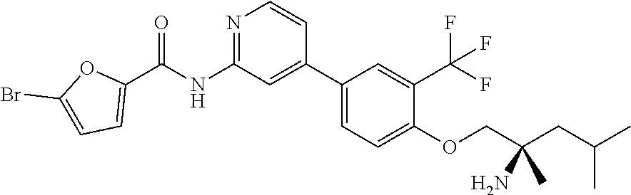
N1=C(NC(C2=CC=C(Br)O2)=O)C=C(C2=CC=C(OCC(CC(C)C)(C)N)C(C(F)(F)F)=C2)C=C1
